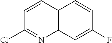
C12=C(C=CC(Cl)=N1)C=CC(F)=C2
